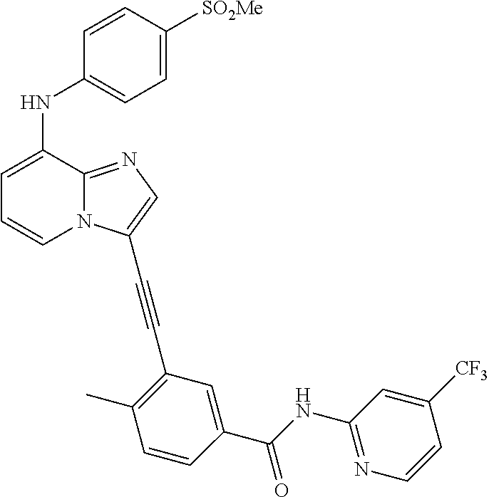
C1=C(NC2=CC=C([SO2Me])C=C2)C2=NC=C(C#CC3=C(C)C=CC(C(=O)NC4=NC=CC([CF3])=C4)=C3)N2C=C1
